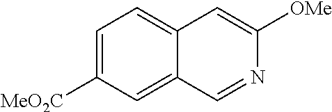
C1=C([MeO2C])C=C2C(=C1)C=C([OMe])N=C2
